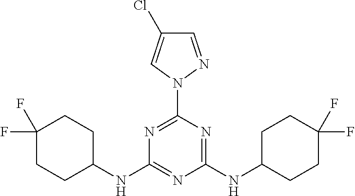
C1=NN(C2=NC(NC3CCC(F)(F)CC3)=NC(NC3CCC(F)(F)CC3)=N2)C=C1Cl
